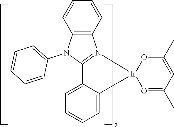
C1=CC=C2C(=C1)C1=N(C3=C(N1C1=CC=CC=C1)C=CC=C3)[Ir]21OC(C)=CC(C)=O1
